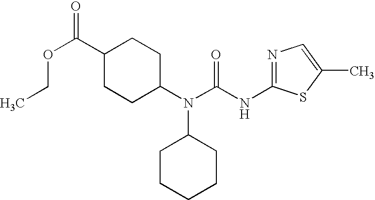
C1(C(OCC)=O)CCC(N(C(NC2=NC=C(C)S2)=O)C2CCCCC2)CC1
